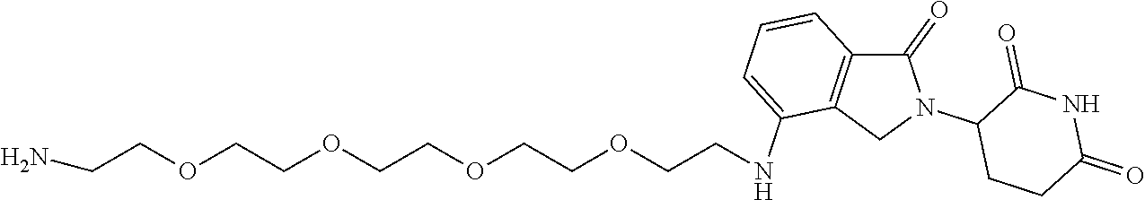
C1(=O)C2=C(CN1C1CCC(=O)NC1=O)C(NCCOCCOCCOCCOCCN)=CC=C2
